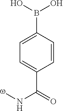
C1=CC(B(O)O)=CC=C1C(N[w])=O
